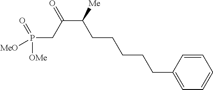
P(CC(C([Me])CCCCCC1=CC=CC=C1)=O)(=O)([OMe])[MeO]
